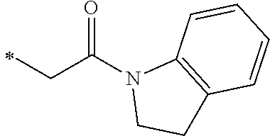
C(C(N1CCC2=C1C=CC=C2)=O)C
